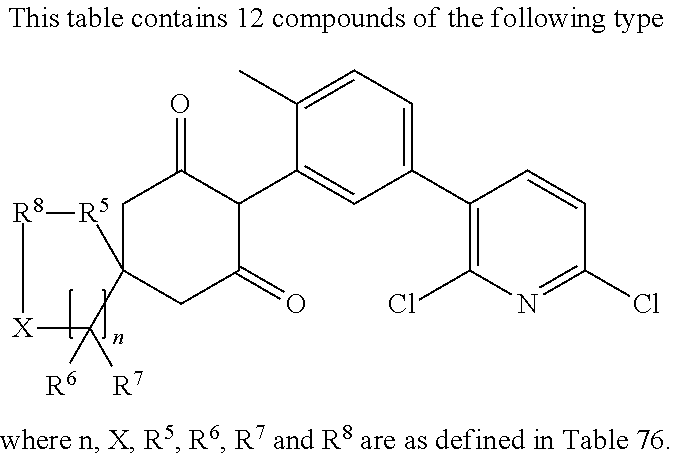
C1(C2=C(Cl)N=C(Cl)C=C2)=CC=C(C)C(C2C(=O)CC3(CC2=O)[R5][R8][X]C3([R6])[R7])=C1
